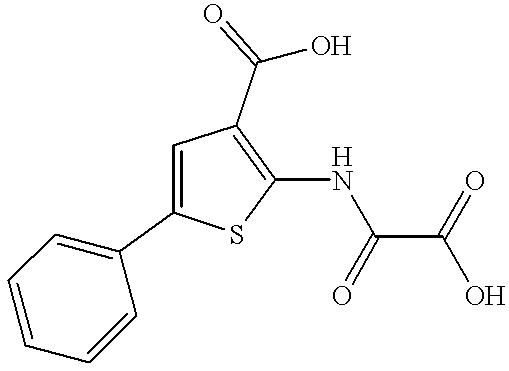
C1=C(C2=CC=CC=C2)SC(NC(C(O)=O)=O)=C1C(=O)O
